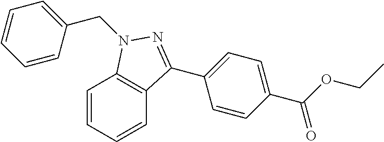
C1=CC=CC2=C1N(CC1=CC=CC=C1)N=C2C1=CC=C(C(=O)OCC)C=C1
